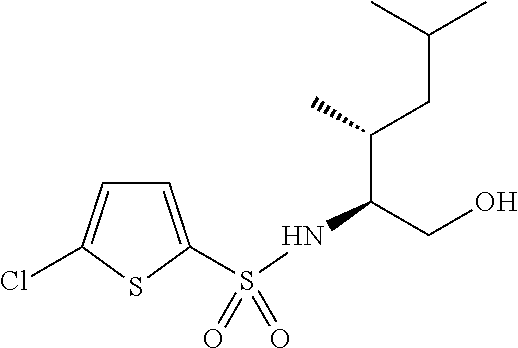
C1=C(S(NC(CO)C(C)CC(C)C)(=O)=O)SC(Cl)=C1
